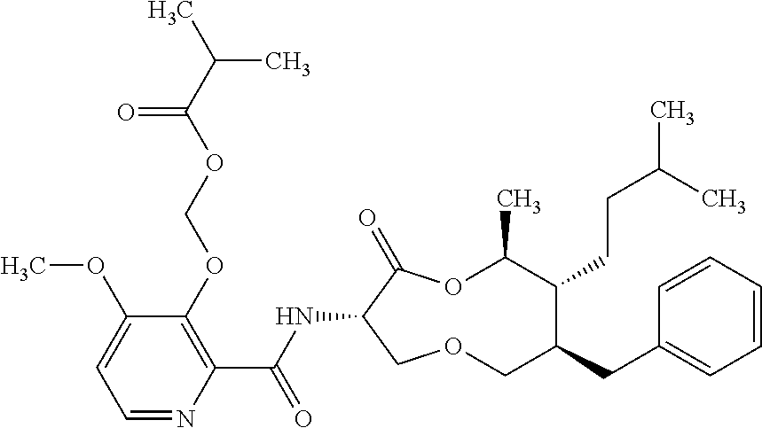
C1(OCOC(C(C)C)=O)=C(C(NC2C(=O)OC(C)C(CCC(C)C)C(CC3=CC=CC=C3)COC2)=O)N=CC=C1OC
